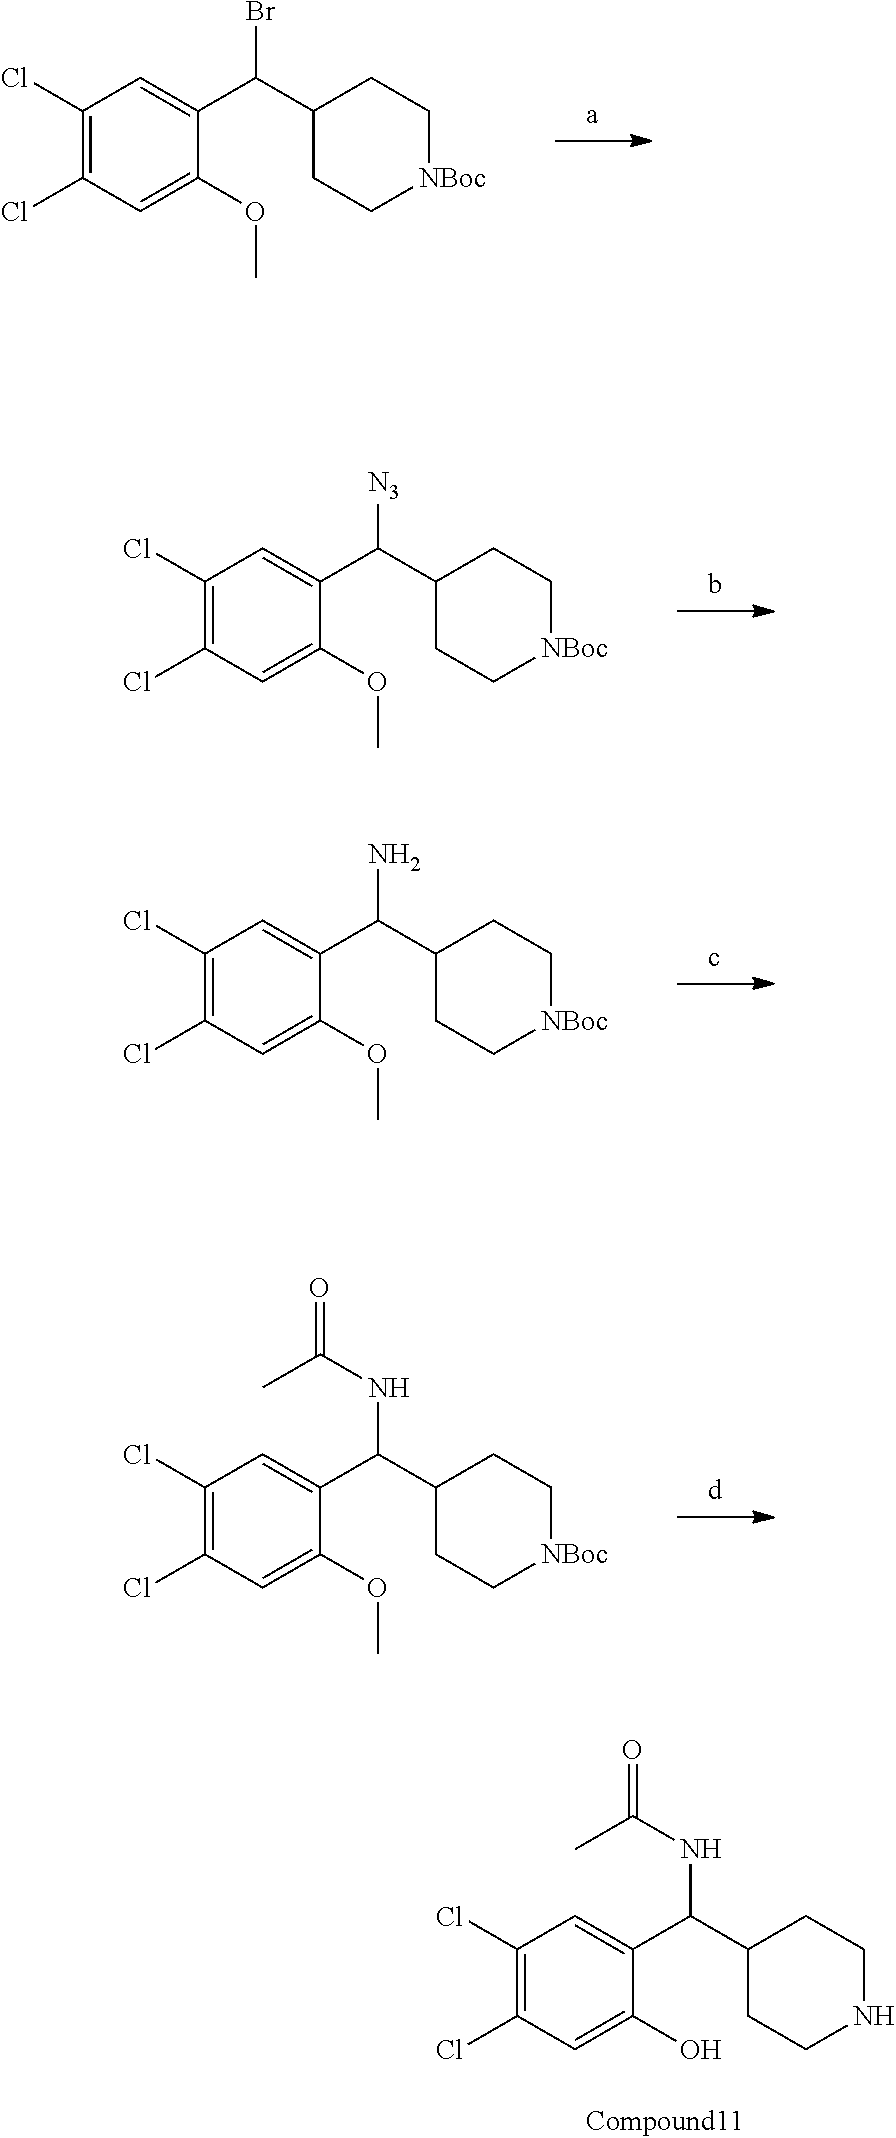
C1(Cl)=C(Cl)C=C(O)C(C(C2CCNCC2)NC(=O)C)=C1.C1(Cl)=C(Cl)C=C(OC)C(C(C2CC[NBoc]CC2)Br)=C1.C1(Cl)=C(Cl)C=C(OC)C(C(C2CC[NBoc]CC2)[N3])=C1.C1(Cl)=C(Cl)C=C(OC)C(C(C2CC[NBoc]CC2)N)=C1.C1(Cl)=C(Cl)C=C(OC)C(C(C2CC[NBoc]CC2)NC(=O)C)=C1
